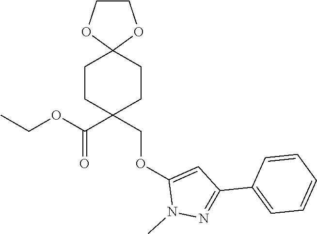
C12(CCC(C(=O)OCC)(COC3=CC(C4=CC=CC=C4)=NN3C)CC1)OCCO2
